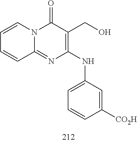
C1=CC=CC2=NC(NC3=CC=CC([CO2H])=C3)=C(CO)C(=O)N12
